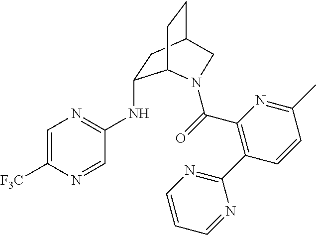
C1=C([F3C])N=CC(NC2CC3CCC2N(C(=O)C2=C(C4=NC=CC=N4)C=CC(C)=N2)C3)=N1
